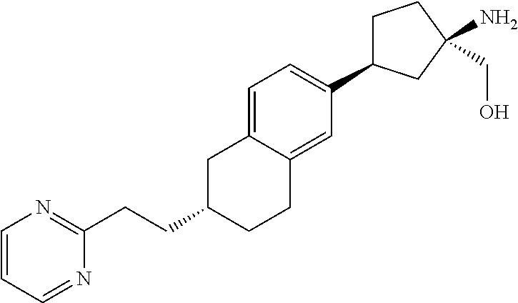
C(C1CCC2=CC(C3CCC(N)(CO)C3)=CC=C2C1)CC1=NC=CC=N1
